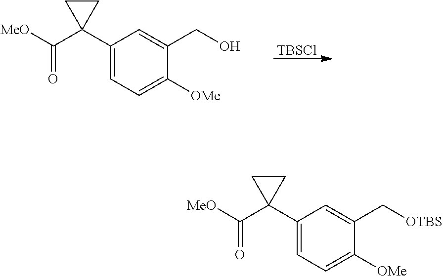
C1(C2(C([MeO])=O)CC2)=CC=C([OMe])C(CO)=C1.[TBSCl].C1(C2(C([MeO])=O)CC2)=CC=C([OMe])C(C[OTBS])=C1
